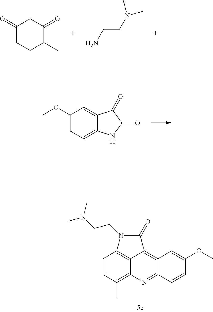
C1(OC)=CC=C2C(=C1)C(=O)C(=O)N2.C1=CC(C)=C2C3=C1N(CCN(C)C)C(=O)C3=C1C(=N2)C=CC(OC)=C1.C1(=O)CCC(C)C(=O)C1.NCCN(C)C
